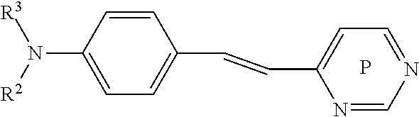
N(C1=CC=C(C=CC2=CC=NC=N2)C=C1)([R2])[R3].P
